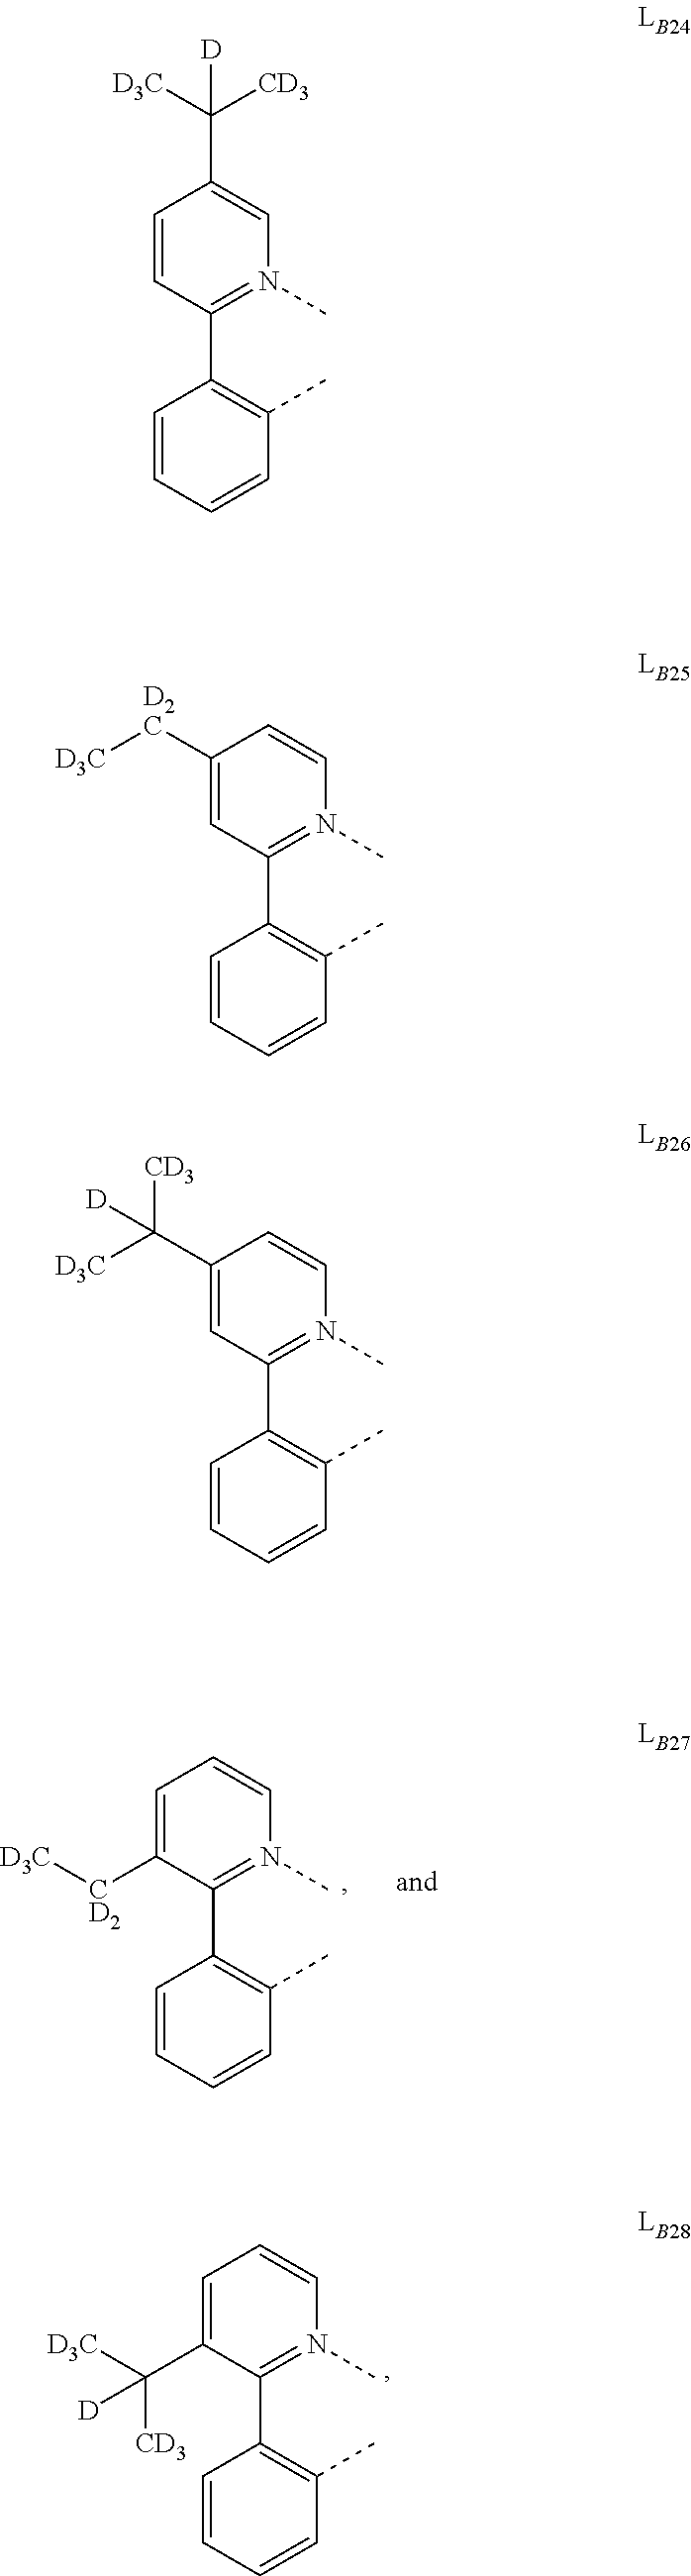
C1=C([CD2][D3C])C(C2=C(C)C=CC=C2)=N(C)C=C1.C1=C(C([D3C])([CD3])[D])C(C2=C(C)C=CC=C2)=N(C)C=C1.C1=CC(C2=C(C)C=CC=C2)=N(C)C=C1C([D3C])([CD3])[D].C1([D2C][D3C])=CC(C2=C(C)C=CC=C2)=N(C)C=C1.C1(C([D3C])([CD3])[D])=CC(C2=C(C)C=CC=C2)=N(C)C=C1
